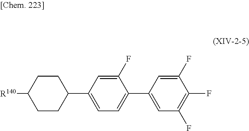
[R140]C1CCC(C2=CC=C(C3=CC(F)=C(F)C(F)=C3)C(F)=C2)CC1
